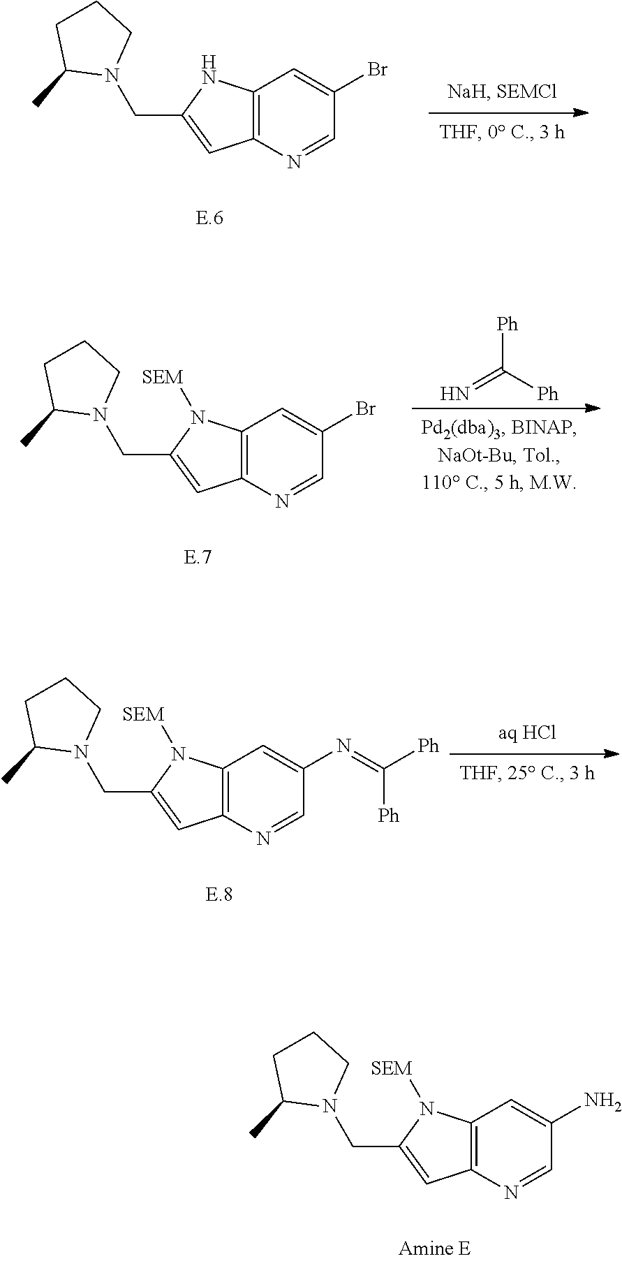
C12=C(N=CC(Br)=C1)C=C(CN1CCCC1C)N2.C12=C(N=CC(Br)=C1)C=C(CN1CCCC1C)N2[SEM].[Ph]C(=N)[Ph].C12=C(N=CC(N=C([Ph])[Ph])=C1)C=C(CN1CCCC1C)N2[SEM].C12=C(N=CC(N)=C1)C=C(CN1CCCC1C)N2[SEM]
